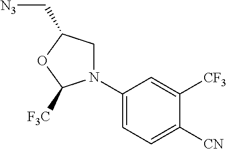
N1(C2=CC=C([CN])C([CF3])=C2)CC(C[N3])OC1[F3C]
